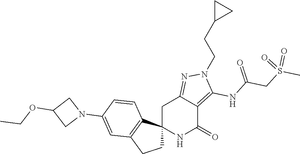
C12(NC(=O)C3=C(NC(CS(C)(=O)=O)=O)N(CCC4CC4)N=C3C1)CCC1=C2C=CC(N2CC(OCC)C2)=C1
